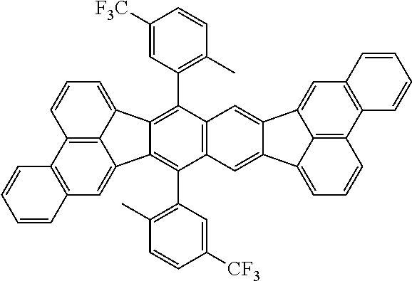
C12=C3C(=CC=C1)C1=C(C4=C(C)C=CC([F3C])=C4)C4=C(C(C5=C(C)C=CC([CF3])=C5)=C1C3=CC1=C2C=CC=C1)C=C1C(=C4)C2=CC3=C(C4=C2C1=CC=C4)C=CC=C3
